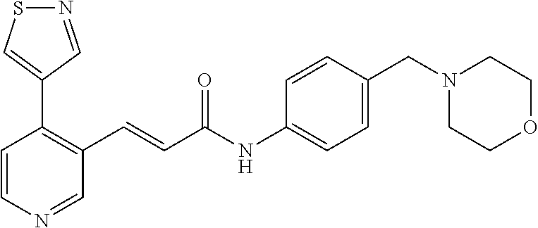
N1=CC(C2=C(C=CC(NC3=CC=C(CN4CCOCC4)C=C3)=O)C=NC=C2)=CS1
